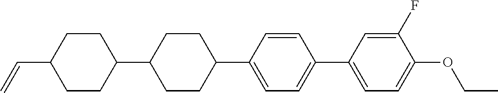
C1CC(C=C)CCC1C1CCC(C2=CC=C(C3=CC=C(OCC)C(F)=C3)C=C2)CC1
